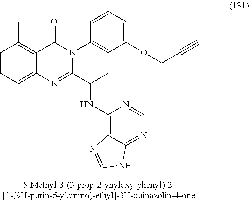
C1=CC=C2C(=C1C)C(=O)N(C1=CC(OCC#C)=CC=C1)C(C(C)NC1=C3C(=NC=N1)NC=N3)=N2
